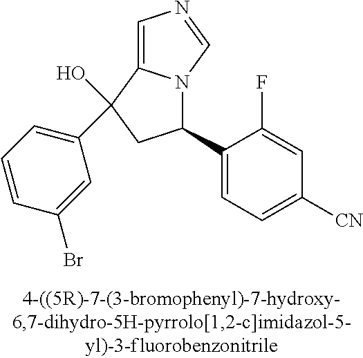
C1=C2N(C=N1)C(C1=CC=C([CN])C=C1F)CC2(C1=CC=CC(Br)=C1)O
